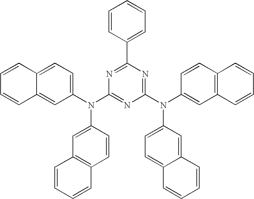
C12=CC=C(N(C3=NC(N(C4=CC5=C(C=C4)C=CC=C5)C4=CC=C5C(=C4)C=CC=C5)=NC(C4=CC=CC=C4)=N3)C3=CC4=C(C=C3)C=CC=C4)C=C1C=CC=C2
